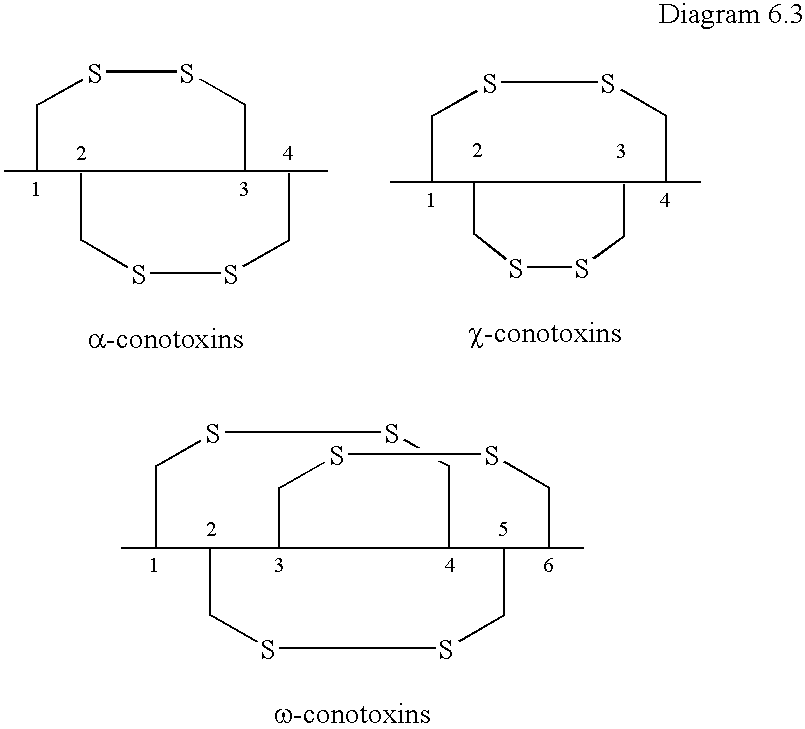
CCSSCC.CCSSCC.CCSSCC.CCSSCC.CCSSCC.CCSSCC.CCSSCC
